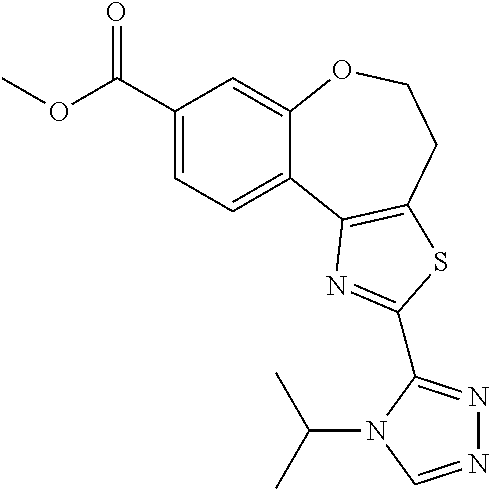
C1(C(OC)=O)=CC=C2C(=C1)OCCC1=C2N=C(C2=NN=CN2C(C)C)S1
